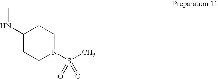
C1(NC)CCN(S(C)(=O)=O)CC1
